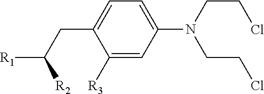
[R1]C([R2])CC1=CC=C(N(CCCl)CCCl)C=C1[R3]
